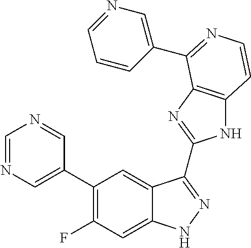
C1=C(C2=C(F)C=C3C(=C2)C(C2=NC4=C(N2)C=CN=C4C2=CN=CC=C2)=NN3)C=NC=N1
